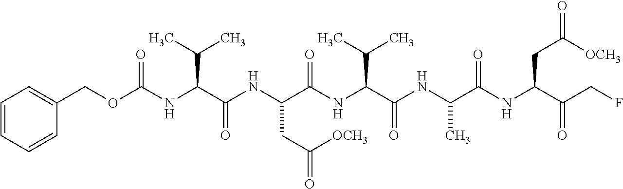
O=C(NC(C(NC(C(NC(C(NC(C(NC(C(=O)CF)CC([OCH3])=O)=O)C)=O)C(C)C)=O)CC(=O)[OCH3])=O)C(C)C)OCC1=CC=CC=C1
